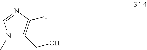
N1(C)C(CO)=C(I)N=C1
